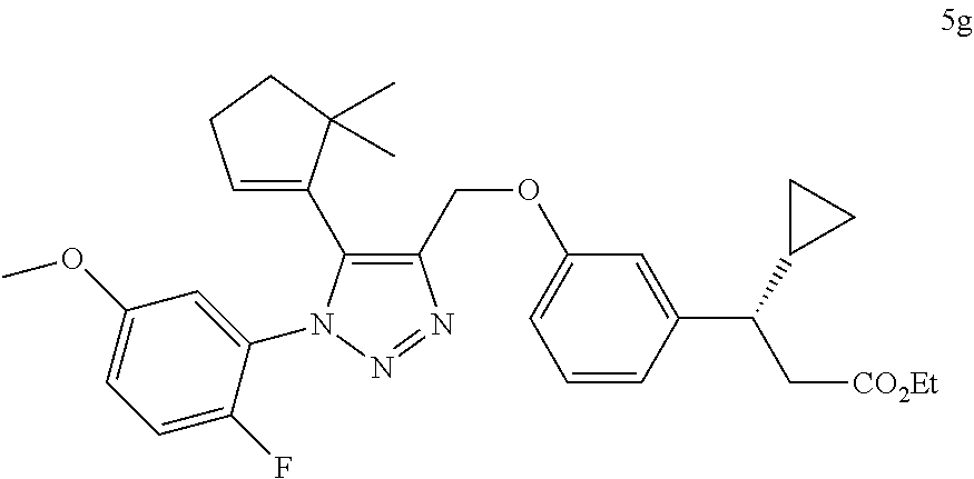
C1(COC2=CC=CC(C(C[CO2Et])C3CC3)=C2)=C(C2=CCCC2(C)C)N(C2=CC(OC)=CC=C2F)N=N1
